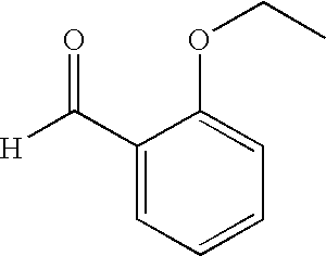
[H]C(=O)C1=CC=CC=C1OCC
